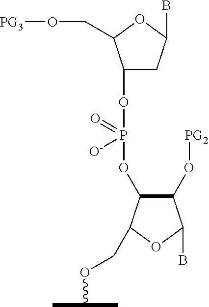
C1(O[PG2])C(OP(OC2CC(B)OC2CO[PG3])(=O)[O-])C(COC(C)C)OC1B
